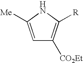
C1=C([Me])NC([R])=C1[CO2Et]
